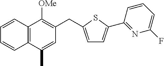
C12=C(C(C)=CC(CC3=CC=C(C4=NC(F)=CC=C4)S3)=C1[OMe])C=CC=C2
